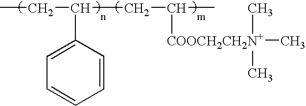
CCC(CC(C)[COOCH2CH2N+](C)(C)C)C1=CC=CC=C1
